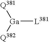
[Ga]([L381])([Q381])[Q382]
